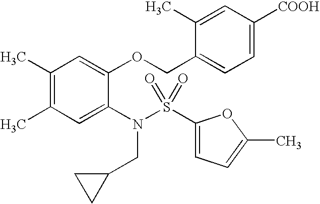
C1(C)=C(C)C=C(N(S(=O)(=O)C2=CC=C(C)O2)CC2CC2)C(OCC2=CC=C([COOH])C=C2C)=C1
